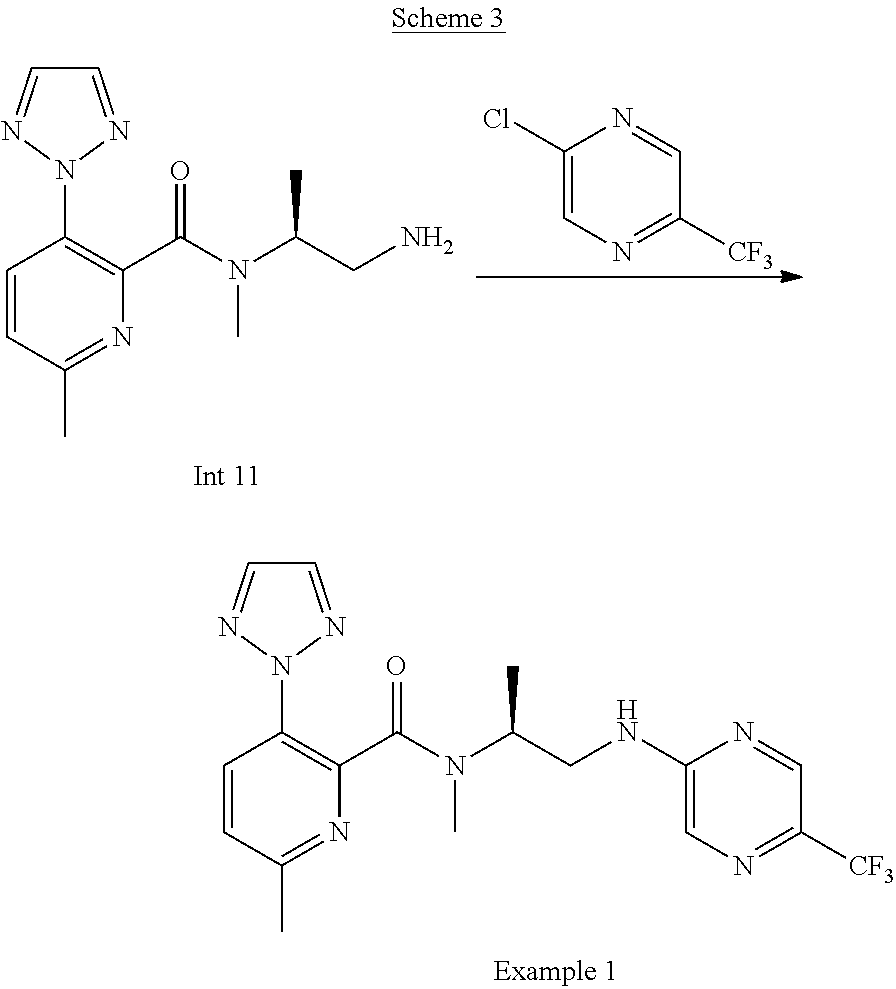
C1=NN(C2=C(C(N(C(CNC3=CN=C([CF3])C=N3)C)C)=O)N=C(C)C=C2)N=C1.C1=NN(C2=C(C(N(C(CN)C)C)=O)N=C(C)C=C2)N=C1.C1(Cl)=CN=C([CF3])C=N1
